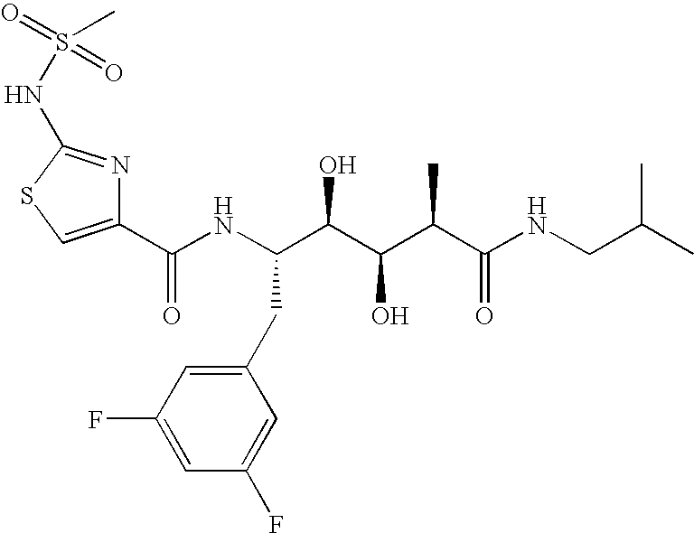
C1(C(NC(C(C(C(C(NCC(C)C)=O)C)O)O)CC2=CC(F)=CC(F)=C2)=O)=CSC(NS(=O)(=O)C)=N1
